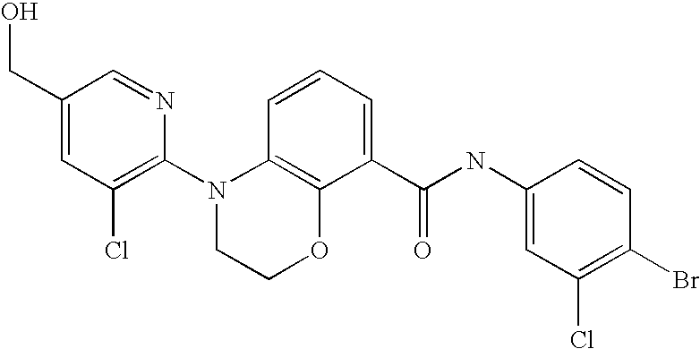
C1(N2CCOC3=C2C=CC=C3C(NC2=CC(Cl)=C(Br)C=C2)=O)=C(Cl)C=C(CO)C=N1
